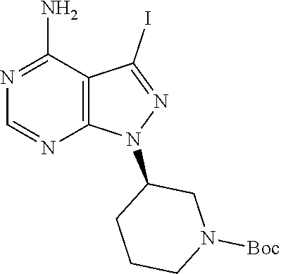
C1=NC2=C(C(I)=NN2C2CCCN([Boc])C2)C(N)=N1
